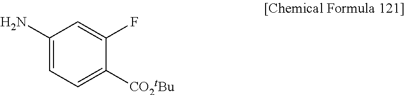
C1(N)=CC=C([CO2tBu])C(F)=C1
